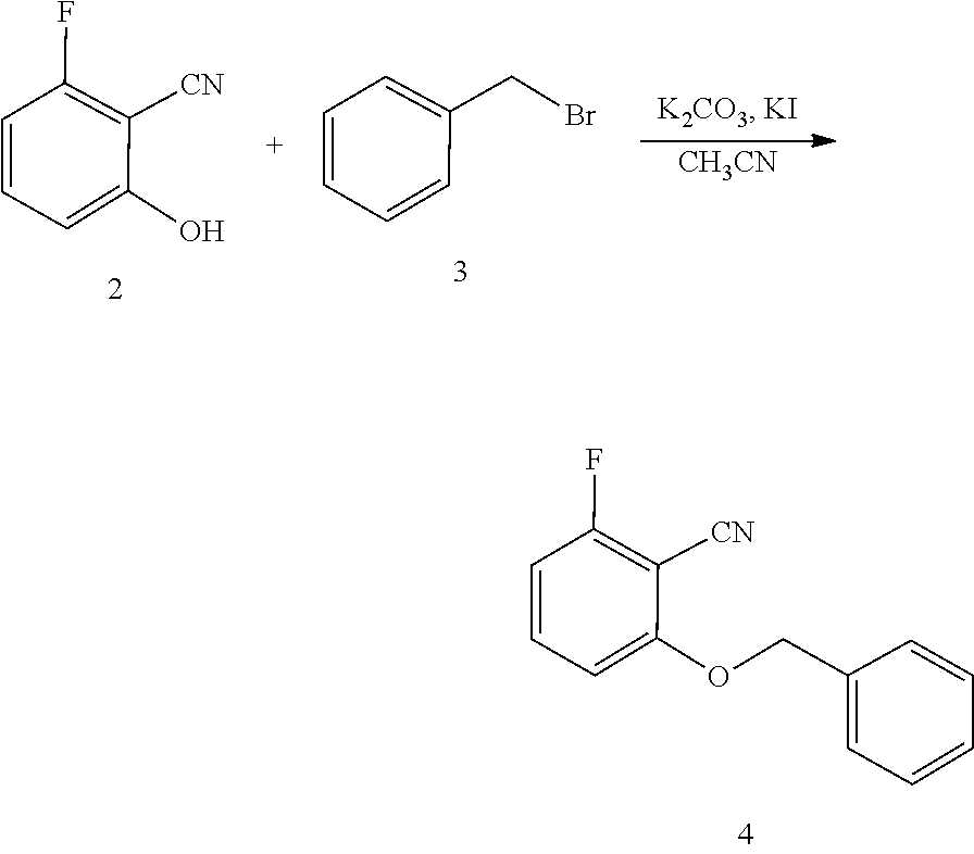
[CH3CN].C1=CC(F)=C([CN])C(O)=C1.C1=CC=CC=C1CBr.C1(F)=C([CN])C(OCC2=CC=CC=C2)=CC=C1
